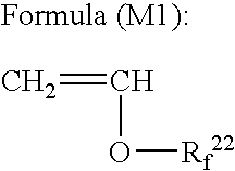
C=CO[Rf22]
